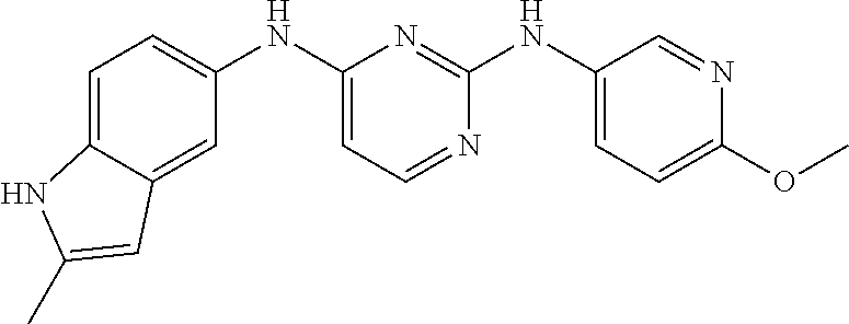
C1(NC2=CC=C3C(=C2)C=C(C)N3)=CC=NC(NC2=CC=C(OC)N=C2)=N1
